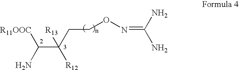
[R11OOC]C(N)C(CCON=C(N)N)([R13])[R12]
